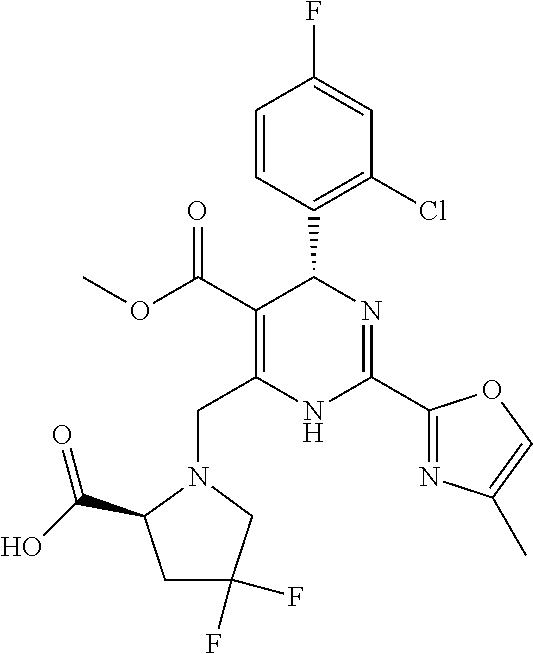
C1=CC(C2C(C(=O)OC)=C(CN3C(C(O)=O)CC(F)(F)C3)NC(C3=NC(C)=CO3)=N2)=C(Cl)C=C1F
